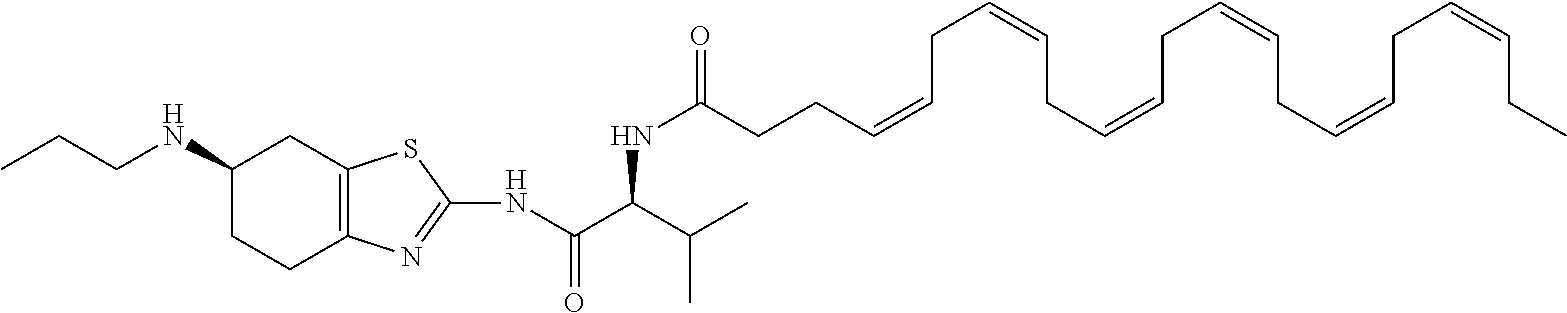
N(C(C(NC(CCC=CCC=CCC=CCC=CCC=CCC=CCC)=O)C(C)C)=O)C1=NC2=C(CC(NCCC)CC2)S1
